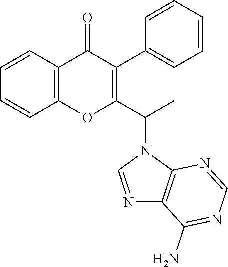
C1=CC2=C(C=C1)C(=O)C(C1=CC=CC=C1)=C(C(N1C=NC3=C1N=CN=C3N)C)O2
